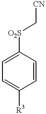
C1=C([O2S]C[CN])C=CC([R3])=C1
